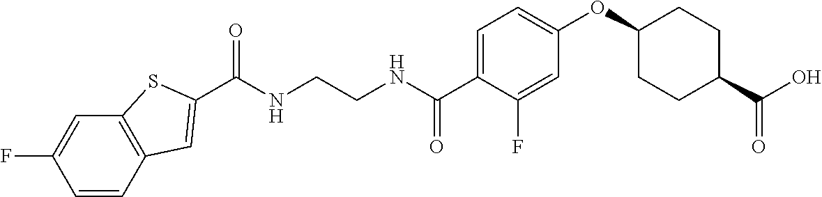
C(NCCNC(C1=CC=C(OC2CCC(C(O)=O)CC2)C=C1F)=O)(=O)C1=CC2=C(C=C(F)C=C2)S1
